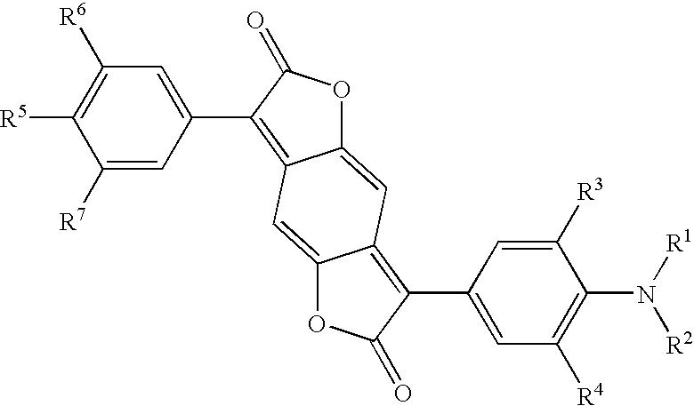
C12=CC3=C(C4=CC([R4])=C(N([R2])[R1])C([R3])=C4)C(=O)OC3=CC1=C(C1=CC([R6])=C([R5])C([R7])=C1)C(=O)O2
